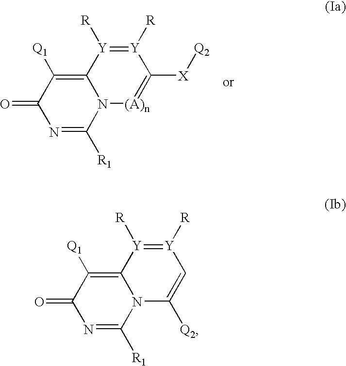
C12=C([Q1])C(=O)N=C([R1])N1[(A)n]=C([X][Q2])[Y]([R])=[Y]2[R].C12=C([Q1])C(=O)N=C([R1])N1C([Q2])=C[Y]([R])=[Y]2[R]
